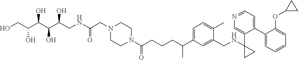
C1(C2=CC=NC=C2C2(NCC3=CC(C(C)CCCC(N4CCN(CC(NCC(C(C(C(CO)O)O)O)O)=O)CC4)=O)=CC=C3C)CC2)=CC=CC=C1OC1CC1
